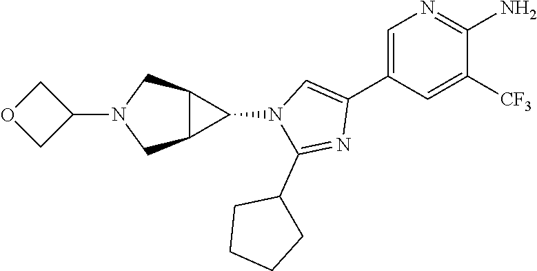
C1=C(C2=CN(C3C4C3CN(C3COC3)C4)C(C3CCCC3)=N2)C=C([CF3])C(N)=N1
